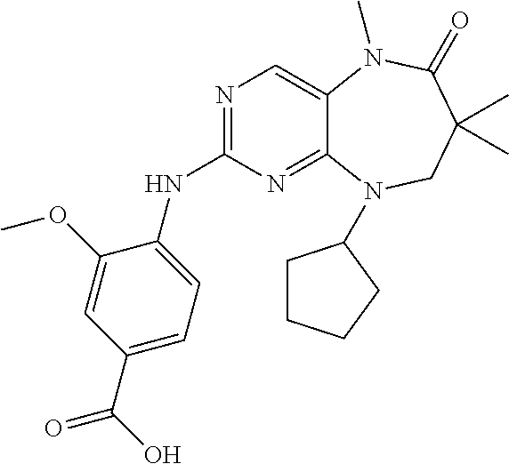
N1=C(NC2=CC=C(C(O)=O)C=C2OC)N=C2C(=C1)N(C)C(=O)C(C)(C)CN2C1CCCC1
